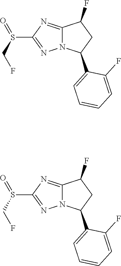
C12=NC(S(CF)=O)=NN1C(C1=CC=CC=C1F)CC2F.C12=NC(S(CF)=O)=NN1C(C1=CC=CC=C1F)CC2F
